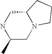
C1(C)CN2C(CN1)CCC2
